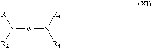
[W](N([R3])[R4])N([R1])[R2]
